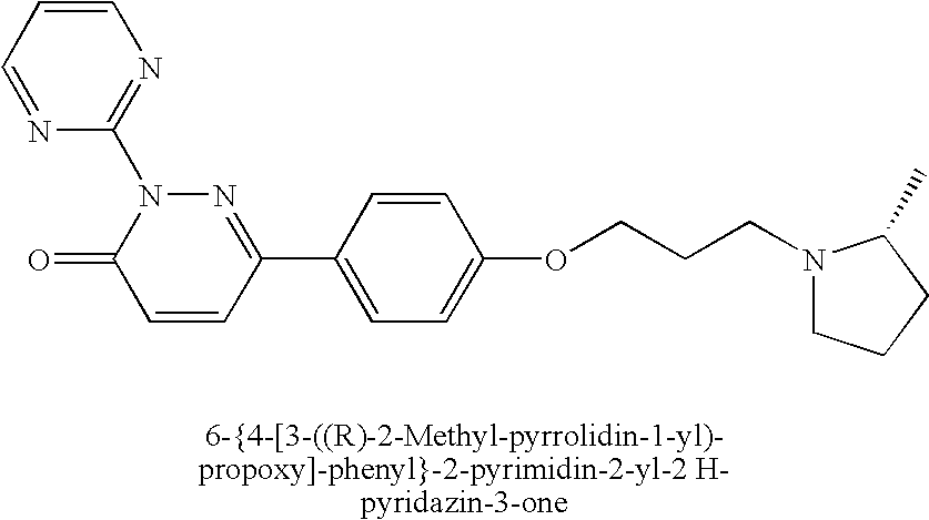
C1=CC(C2=NN(C3=NC=CC=N3)C(=O)C=C2)=CC=C1OCCCN1CCCC1C
